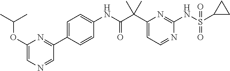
C1(C(C(NC2=CC=C(C3=NC(OC(C)C)=CN=C3)C=C2)=O)(C)C)=CC=NC(NS(C2CC2)(=O)=O)=N1
